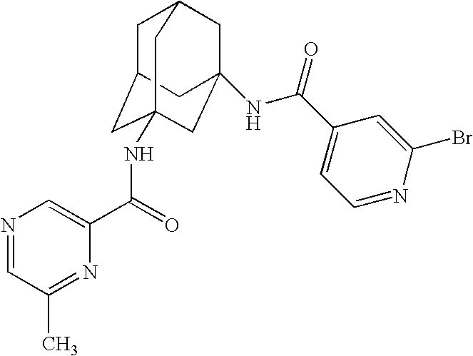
C1C2CC3(NC(C4=CN=CC(C)=N4)=O)CC(NC(C4=CC=NC(Br)=C4)=O)(CC1C3)C2
